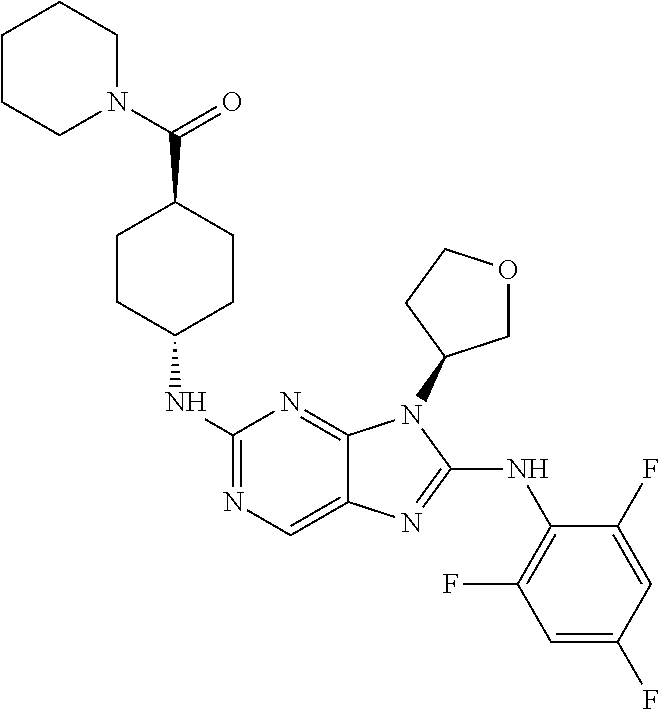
N1=C(NC2CCC(C(=O)N3CCCCC3)CC2)N=C2C(=C1)N=C(NC1=C(F)C=C(F)C=C1F)N2C1COCC1
